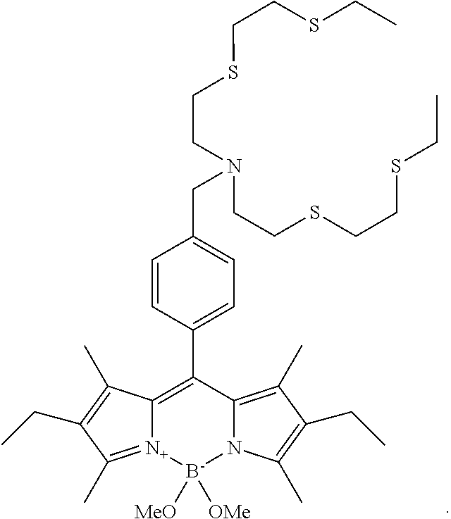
C12=C(C3=CC=C(CN(CCSCCSCC)CCSCCSCC)C=C3)C3=C(C)C(CC)=C(C)N3[B-]([MeO])([OMe])[N+]1=C(C)C(CC)=C2C
